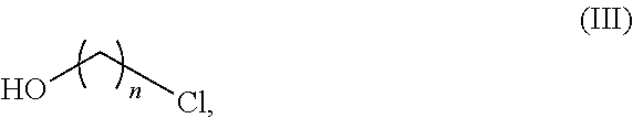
OCCl
